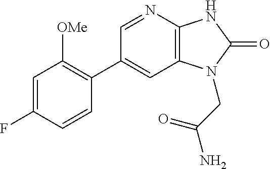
C1(C2=C([OMe])C=C(F)C=C2)=CC2=C(N=C1)NC(=O)N2CC(N)=O
